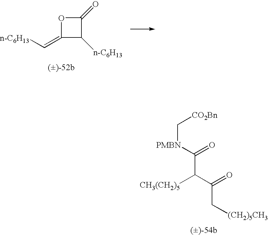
C1(=C[n-C6H13])C([n-C6H13])C(=O)O1.C([PMBN]C(C(C(C[(CH2)5CH3])=O)[CH3(CH2)5])=O)[CO2Bn]
